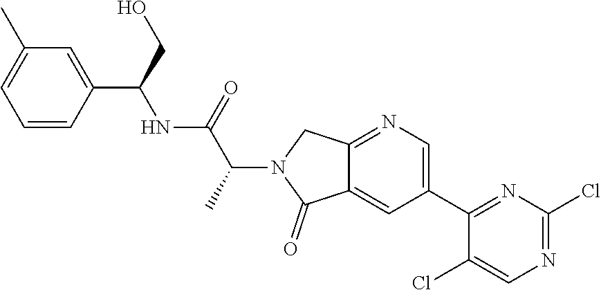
C1=C(C)C=C(C(CO)NC(C(N2C(=O)C3=CC(C4=NC(Cl)=NC=C4Cl)=CN=C3C2)C)=O)C=C1
